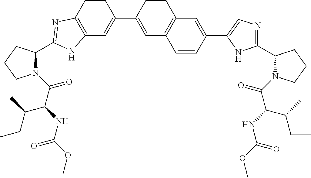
C12=C(C=C(C3=CC4=C(C=C3)C=C(C3=CN=C(C5N(C(=O)C(C(CC)C)NC(=O)OC)CCC5)N3)C=C4)C=C1)NC(C1N(C(=O)C(NC(OC)=O)C(C)CC)CCC1)=N2
